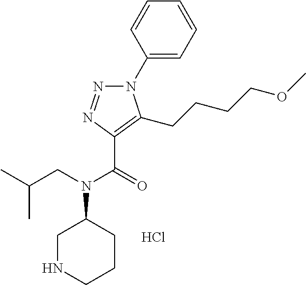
C1(N2N=NC(C(=O)N(CC(C)C)C3CNCCC3)=C2CCCCOC)=CC=CC=C1.Cl
